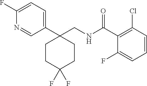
C1=C(F)N=CC(C2(CNC(C3=C(Cl)C=CC=C3F)=O)CCC(F)(F)CC2)=C1
